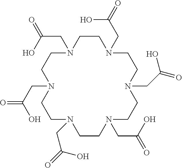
N1(CC(=O)O)CCN(CC(=O)O)CCN(CC(=O)O)CCN(CC(=O)O)CCN(CC(=O)O)CCN(CC(=O)O)CC1
